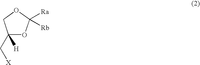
O1CC(C[X])([H])OC1([Ra])[Rb]
